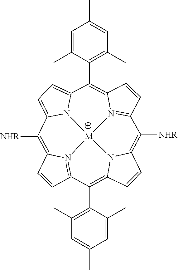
C1=CC2=N3C1=C([NHR])C1=CC=C4N1[M]31N3=C(C=CC3=C4C3=C(C)C=C(C)C=C3C)C([NHR])=C3C=CC(=C2C2=C(C)C=C(C)C=C2C)N31
